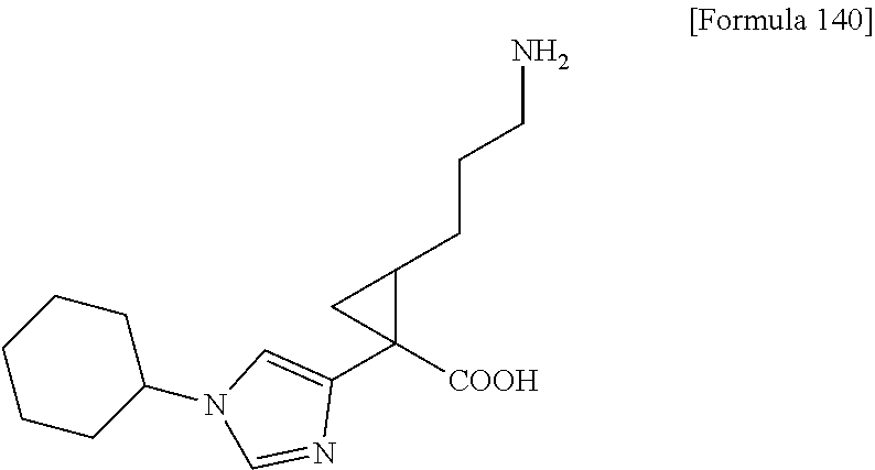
C1(C2([COOH])C(CCCN)C2)=CN(C2CCCCC2)C=N1
